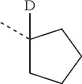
C1([D])(C)CCCC1
